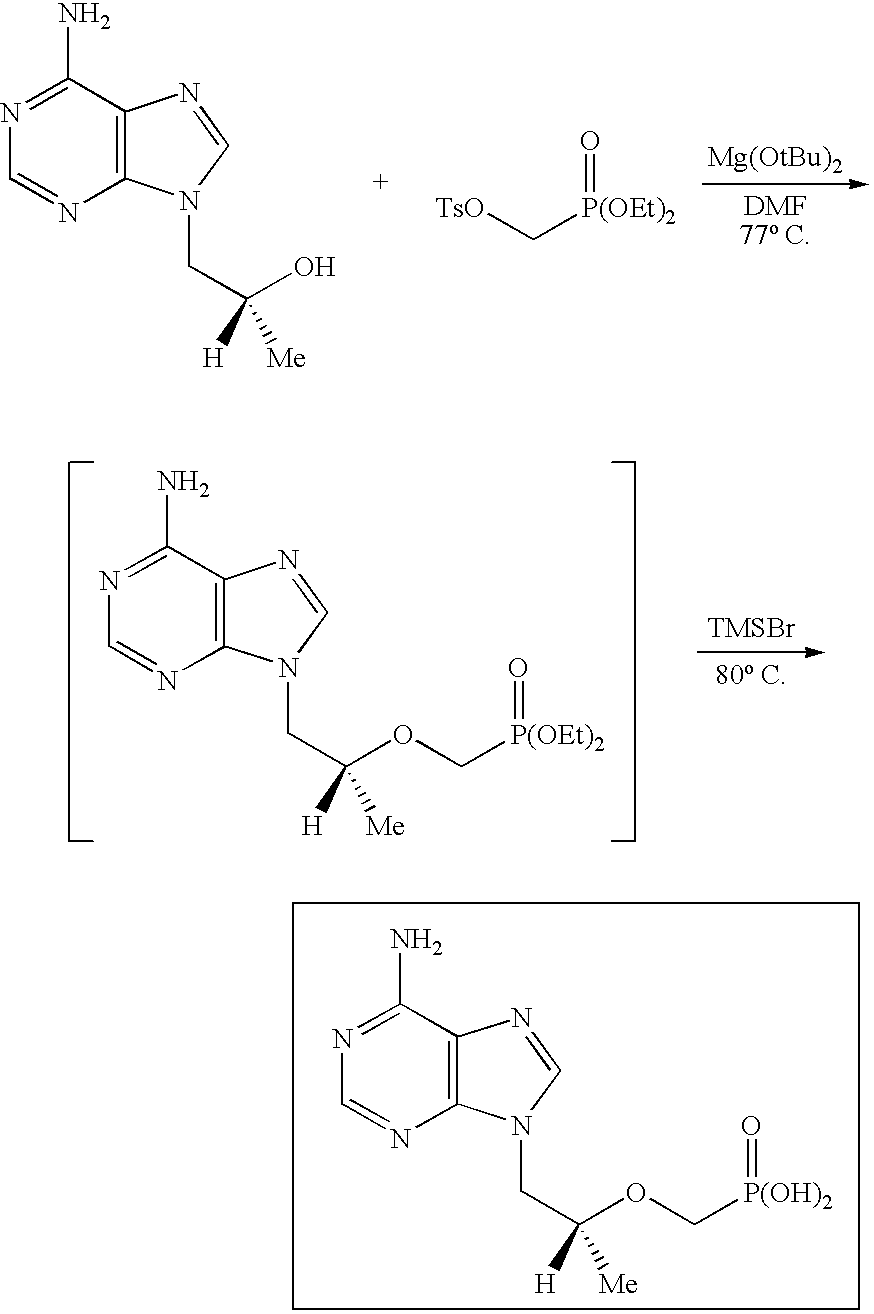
C12=C(C(N)=NC=N1)N=CN2CC([Me])(O)[H].[TsO]C[P(OEt)2]=O.C12=C(C(N)=NC=N1)N=CN2CC([Me])(OC[P(OEt)2]=O)[H].[TMSBr].C12=C(C(N)=NC=N1)N=CN2CC([Me])(OC[P(OH)2]=O)[H]
